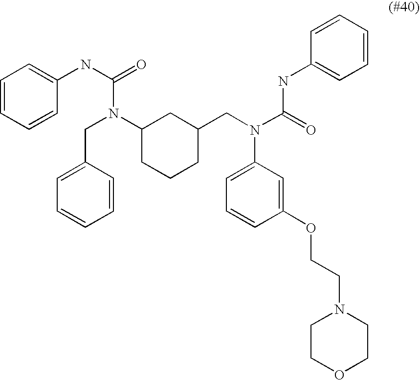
C1C(CN(C(=O)NC2=CC=CC=C2)C2=CC=CC(OCCN3CCOCC3)=C2)CC(N(CC2=CC=CC=C2)C(NC2=CC=CC=C2)=O)CC1
